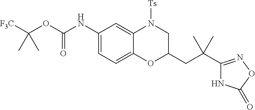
C1(NC(=O)OC(C)([F3C])C)=CC=C2C(=C1)N([Ts])CC(CC(C1=NOC(=O)N1)(C)C)O2
